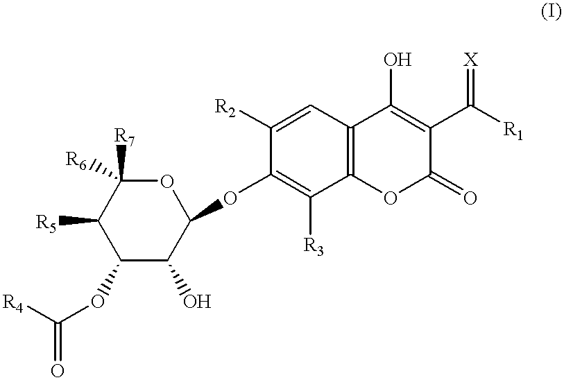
C1(OC([R4])=O)C(O)C(OC2=C([R3])C3=C(C=C2[R2])C(O)=C(C([R1])=[X])C(=O)O3)OC([R7])([R6])C1[R5]
